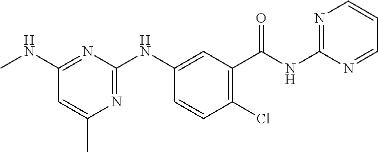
C1(C(NC2=NC=CC=N2)=O)=C(Cl)C=CC(NC2=NC(C)=CC(NC)=N2)=C1
